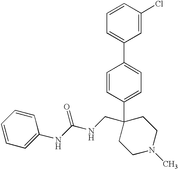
C1=C(C2(CNC(NC3=CC=CC=C3)=O)CCN(C)CC2)C=CC(C2=CC=CC(Cl)=C2)=C1
